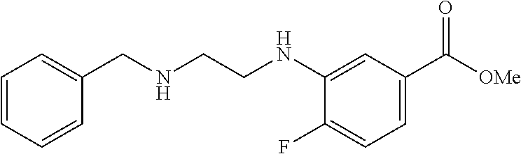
C1=CC=CC(CNCCNC2=CC(C([OMe])=O)=CC=C2F)=C1
